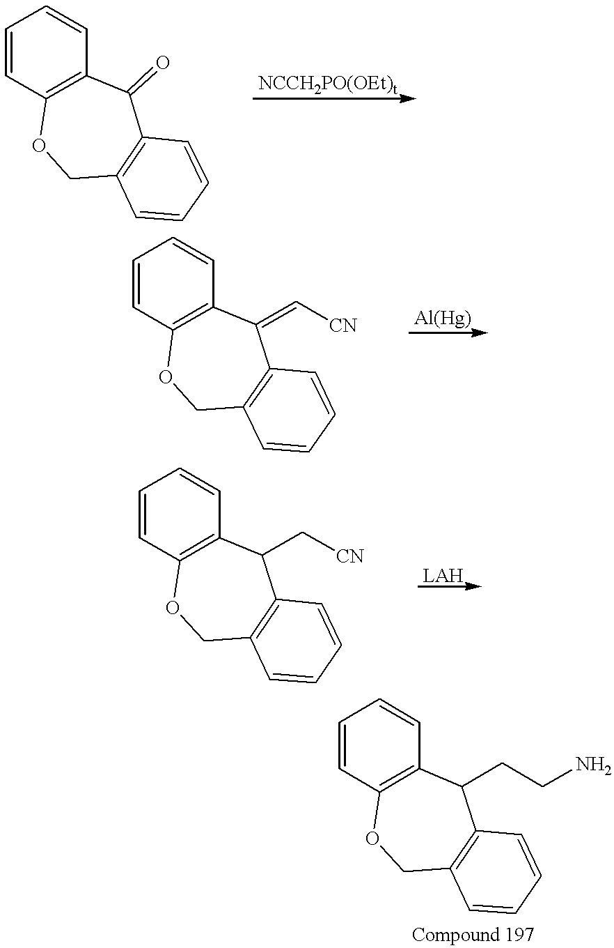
C1=CC2=C(C=C1)C(=O)C1=C(CO2)C=CC=C1.C1=CC2=C(C=C1)C(=C[CN])C1=C(CO2)C=CC=C1.C1=CC2=C(C=C1)C(C[CN])C1=C(CO2)C=CC=C1.C1=CC2=C(C=C1)C(CCN)C1=C(CO2)C=CC=C1
